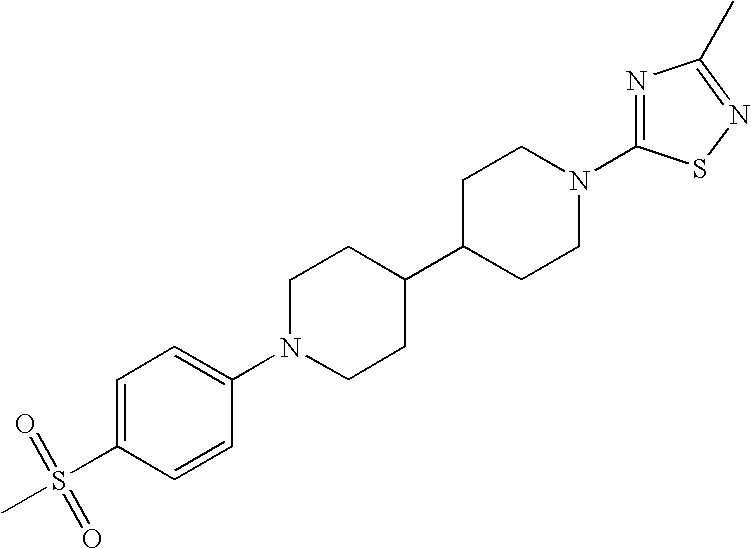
C1=C(S(=O)(=O)C)C=CC(N2CCC(C3CCN(C4=NC(C)=NS4)CC3)CC2)=C1
